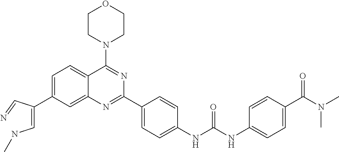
C1=C(C(=CNC)C=N)C=C2C(=C1)C(N1CCOCC1)=NC(C1=CC=C(NC(NC3=CC=C(C(N(C)C)=O)C=C3)=O)C=C1)=N2
